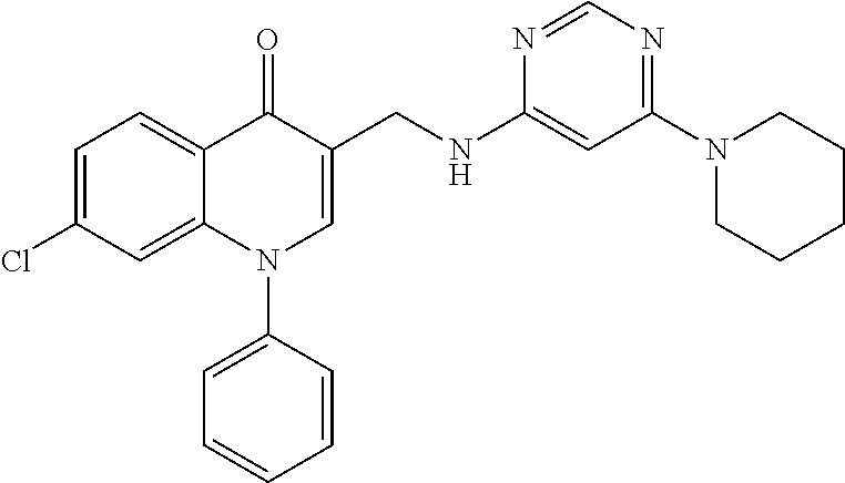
C1=C(Cl)C=C2C(=C1)C(=O)C(CNC1=CC(N3CCCCC3)=NC=N1)=CN2C1=CC=CC=C1
